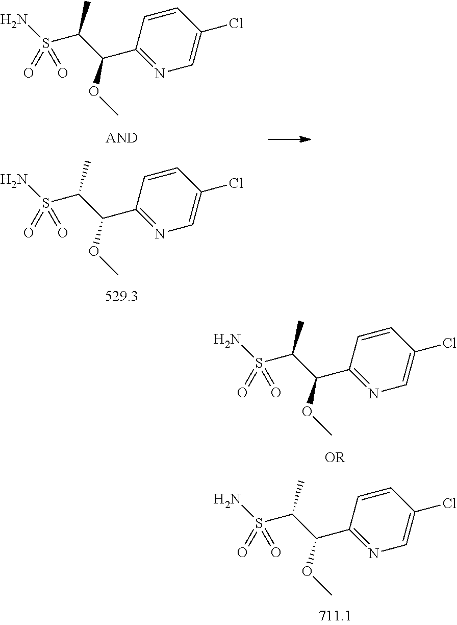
C1(C(OC)C(C)S(=O)(N)=O)=NC=C(Cl)C=C1.C1(C(OC)C(C)S(=O)(N)=O)=NC=C(Cl)C=C1.C1(C(OC)C(C)S(=O)(N)=O)=NC=C(Cl)C=C1.C1(C(OC)C(C)S(=O)(N)=O)=NC=C(Cl)C=C1
